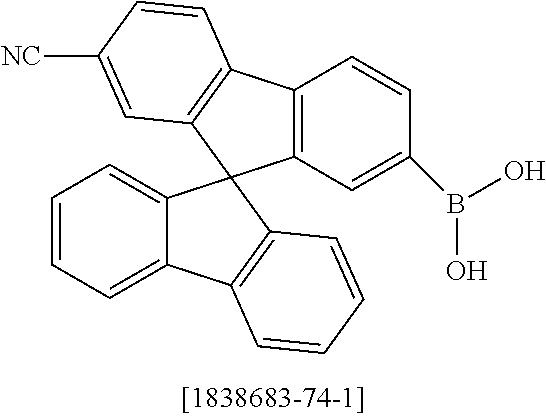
C1=CC=C2C(=C1)C1(C3=C2C=CC=C3)C2=C(C3=C1C=C([NC])C=C3)C=CC(B(O)O)=C2
